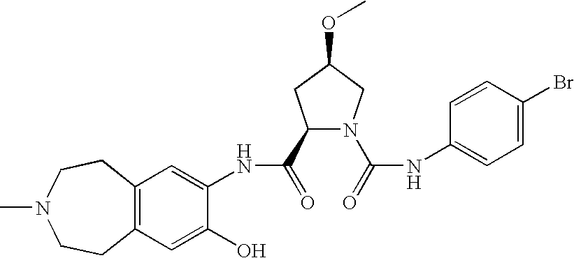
C12=C(C=C(O)C(NC(=O)C3N(C(=O)NC4=CC=C(Br)C=C4)CC(OC)C3)=C1)CCN(C)CC2
